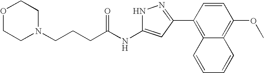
C(NC1=CC(C2=C3C(=C(OC)C=C2)C=CC=C3)=NN1)(=O)CCCN1CCOCC1
